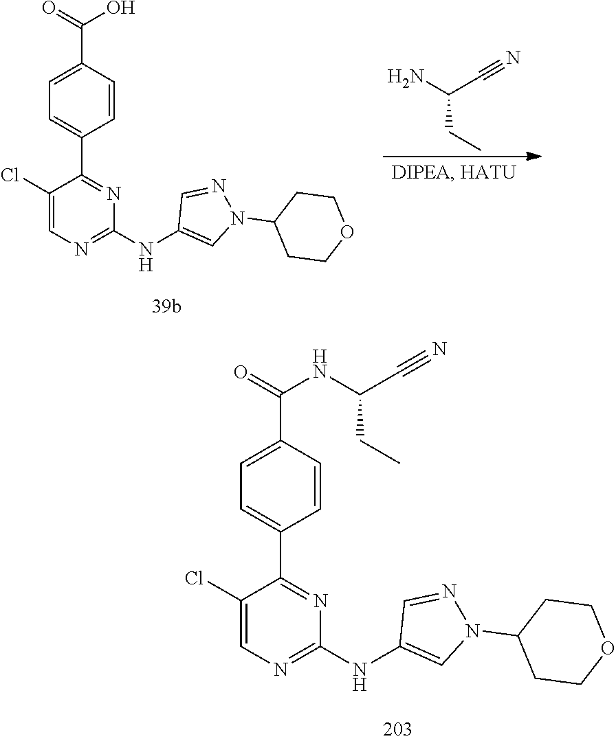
C1=C(C(O)=O)C=CC(C2=NC(NC3=CN(C4CCOCC4)N=C3)=NC=C2Cl)=C1.NC(C#N)CC.C1=C(C(NC(CC)C#N)=O)C=CC(C2=NC(NC3=CN(C4CCOCC4)N=C3)=NC=C2Cl)=C1
